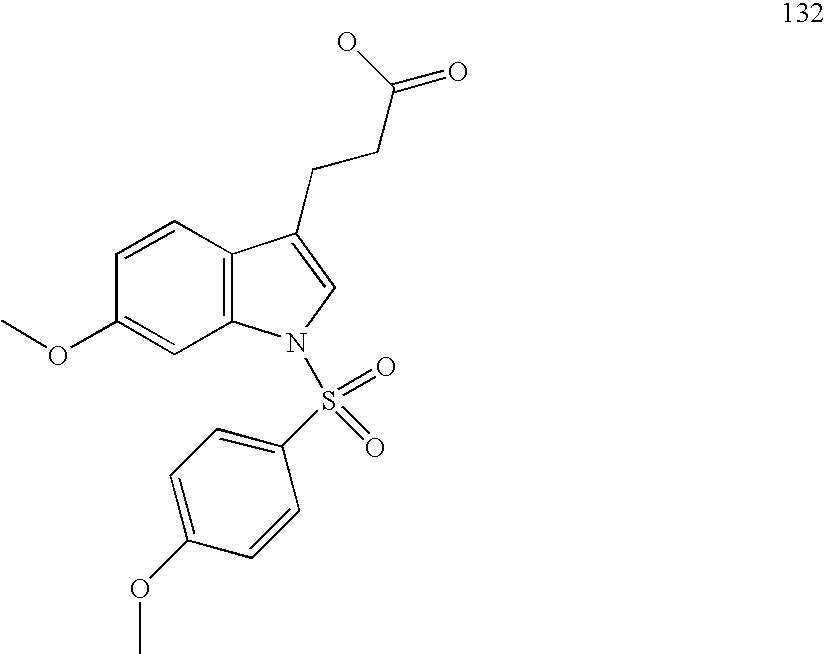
C1=CC2=C(C=C1OC)N(S(C1=CC=C(OC)C=C1)(=O)=O)C=C2CCC(O)=O
